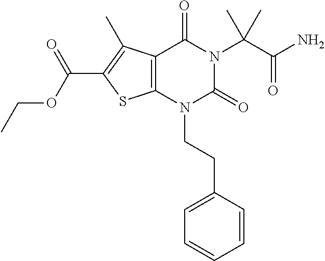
C12=C(N(CCC3=CC=CC=C3)C(=O)N(C(C(N)=O)(C)C)C1=O)SC(C(OCC)=O)=C2C
